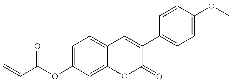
C=CC(=O)OC1=CC=C2C(=C1)OC(=O)C(C1=CC=C(OC)C=C1)=C2
